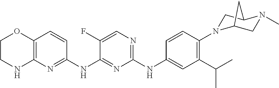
C1(NC2=CC(C(C)C)=C(N3CC4N(C)CC3C4)C=C2)=NC=C(F)C(NC2=NC3=C(C=C2)OCCN3)=N1
